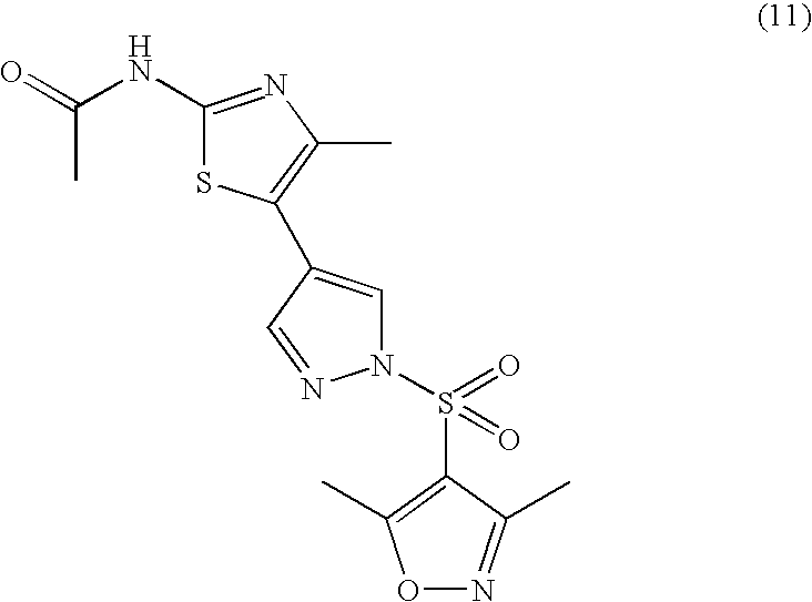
O=C(NC1=NC(C)=C(C2=CN(S(C3=C(C)ON=C3C)(=O)=O)N=C2)S1)C
